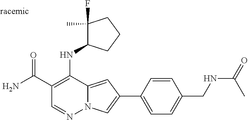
O=C(C1=C(NC2C(F)(C)CCC2)C2=CC(C3=CC=C(CNC(=O)C)C=C3)=CN2N=C1)N
